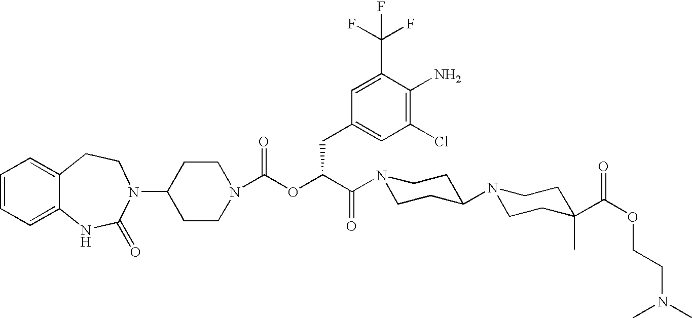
C1(N2C(=O)NC3=CC=CC=C3CC2)CCN(C(OC(C(N2CCC(N3CCC(C(OCCN(C)C)=O)(C)CC3)CC2)=O)CC2=CC(Cl)=C(N)C(C(F)(F)F)=C2)=O)CC1
